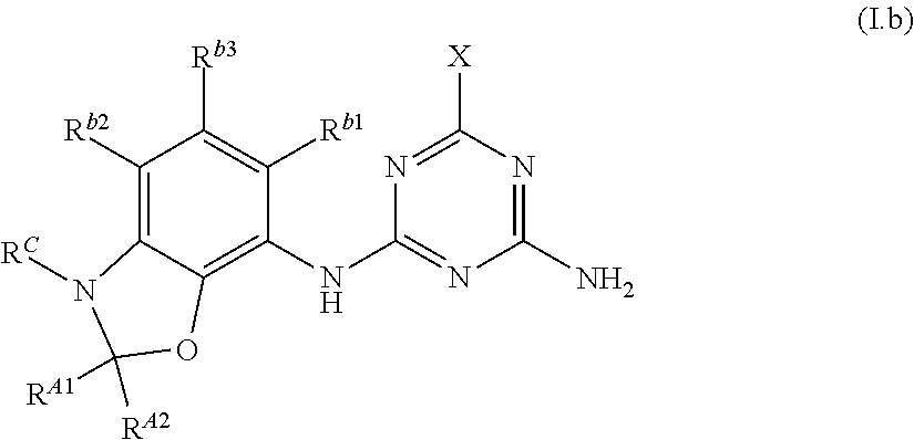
C1([Rb2])=C2C(=C(NC3=NC(N)=NC([X])=N3)C([Rb1])=C1[Rb3])OC([RA2])([RA1])N2[RC]
